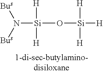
N([Si](O[Si]([H])([H])[H])([H])[H])([Bus])[Bus]
